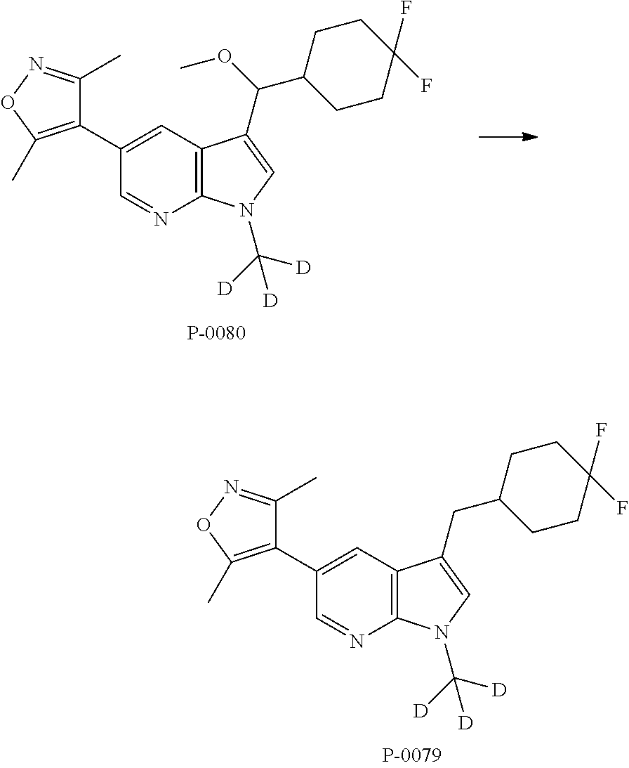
C1(C)=NOC(C)=C1C1=CC2=C(N=C1)N(C([D])([D])[D])C=C2CC1CCC(F)(F)CC1.C1(C)=NOC(C)=C1C1=CC2=C(N=C1)N(C([D])([D])[D])C=C2C(OC)C1CCC(F)(F)CC1
